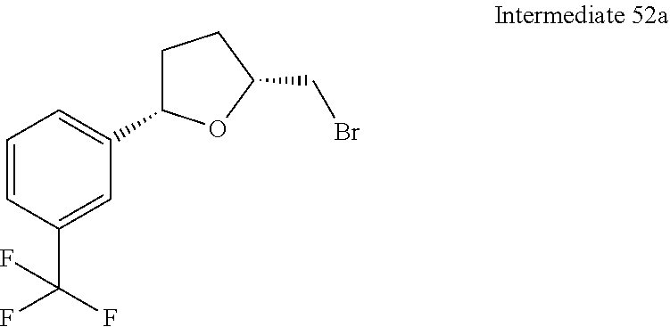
C1=CC(C(F)(F)F)=CC(C2CCC(CBr)O2)=C1
